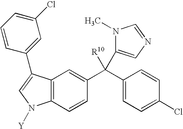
C12=C(C=CC(C(C3=CC=C(Cl)C=C3)([R10])C3=CN=CN3C)=C1)N([Y])C=C2C1=CC(Cl)=CC=C1
